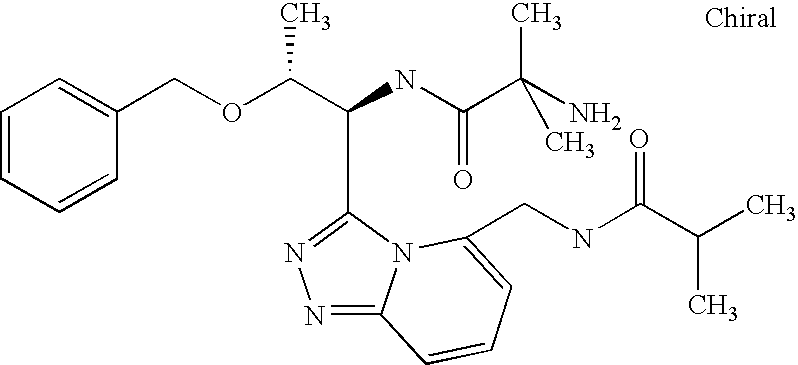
C(C(NC(C(C)(N)C)=O)C1=NN=C2N1C(CNC(C(C)C)=O)=CC=C2)(OCC1=CC=CC=C1)C
